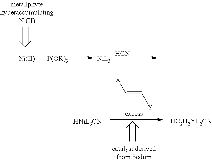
[Ni].[P(OR)3].[NiL3].[HCN].[X]C=C[Y].[HNiL3CN].[HC2H2YL2CN]
